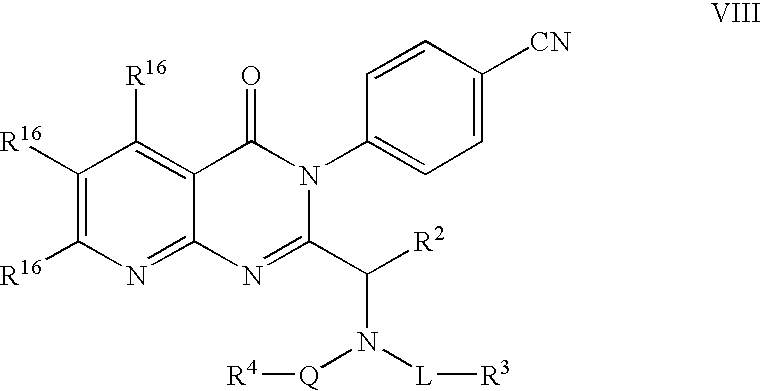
C1=C([CN])C=CC(N2C(C([R2])N([L][R3])[Q][R4])=NC3=NC([R16])=C([R16])C([R16])=C3C2=O)=C1
